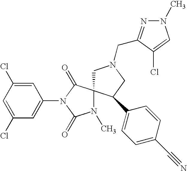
C1(Cl)=CC(Cl)=CC(N2C(=O)N(C)C3(C2=O)CN(CC2=NN(C)C=C2Cl)CC3C2=CC=C(C#N)C=C2)=C1
